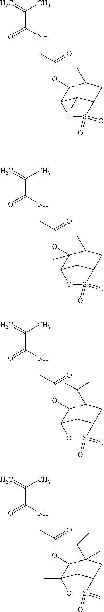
C=C(C)C(=O)NCC(=O)OC1(C)C2C3C(CC1C3)S(=O)(=O)O2.C=C(C)C(=O)NCC(=O)OC1C2C3C(CC1C3(C)C)S(=O)(=O)O2.C=C(C)C(=O)NCC(=O)OC1(C)C2(C)C3C(CC1(C)C3C)S(=O)(=O)O2.C=C(C)C(=O)NCC(=O)OC1C2OS(=O)(=O)C3CC1CC23C
